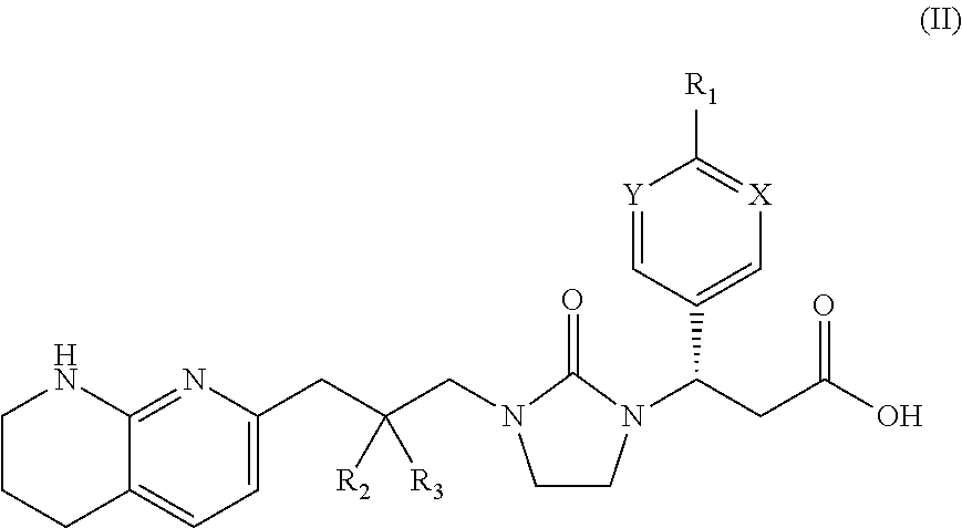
C1=C(CC(CN2CCN(C(CC(O)=O)C3=C[X]=C([R1])[Y]=C3)C2=O)([R2])[R3])N=C2C(=C1)CCCN2
